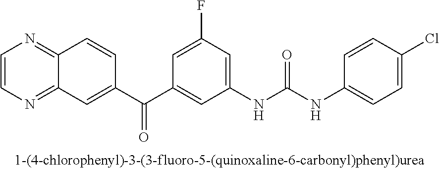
C1(Cl)=CC=C(NC(NC2=CC(F)=CC(C(C3=CC4=NC=CN=C4C=C3)=O)=C2)=O)C=C1
